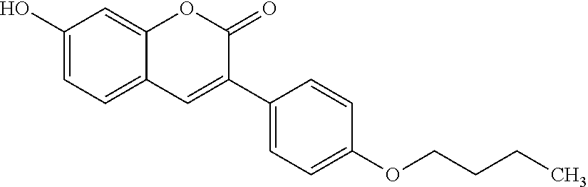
C1(O)=CC=C2C(=C1)OC(=O)C(C1=CC=C(OCCCC)C=C1)=C2
